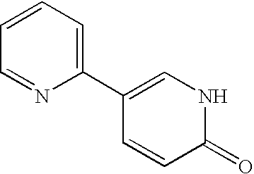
C1(C2=CNC(=O)C=C2)=CC=CC=N1
